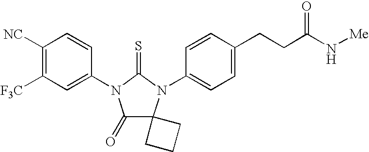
C1([NC])=C([F3C])C=C(N2C(=O)C3(N(C4=CC=C(CCC(N[Me])=O)C=C4)C2=S)CCC3)C=C1
